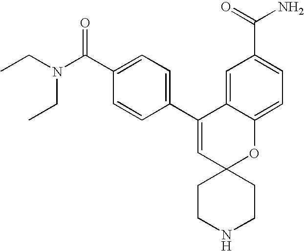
CCN(C(C1=CC=C(C2=CC3(OC4=CC=C(C(N)=O)C=C24)CCNCC3)C=C1)=O)CC
